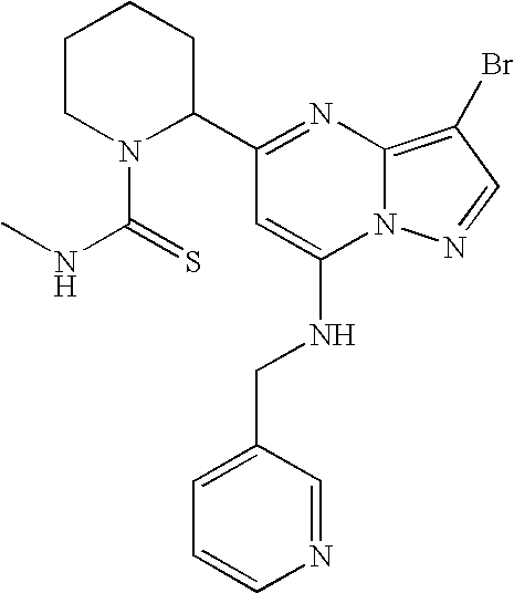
C1=CN=CC(CNC2=CC(C3CCCCN3C(NC)=S)=NC3=C(Br)C=NN23)=C1
